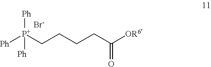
[Ph][P+](CCCCC([OR6])=O)([Ph])[Ph].[Br-]
